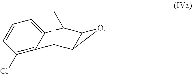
C12=C(Cl)C=CC=C1C1C3C(C2C1)O3
